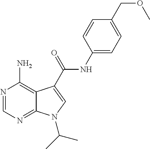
N1=CN=C2C(=C1N)C(C(NC1=CC=C(COC)C=C1)=O)=CN2C(C)C
